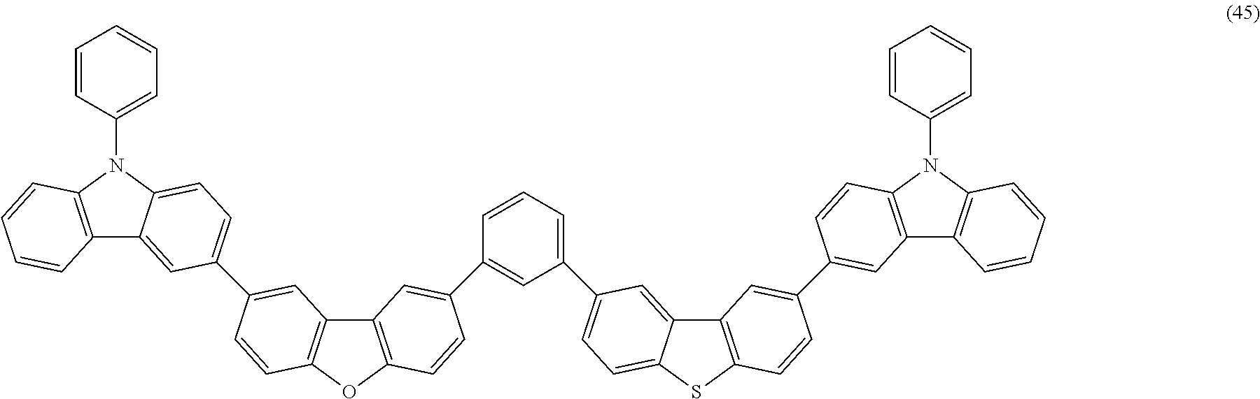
C1(C2=CC=C3C(=C2)C2=C(S3)C=CC(C3=CC4=C(N(C5=CC=CC=C5)C5=C4C=CC=C5)C=C3)=C2)=CC=CC(C2=CC3=C(OC4=C3C=C(C3=CC=C5C(=C3)C3=C(N5C5=CC=CC=C5)C=CC=C3)C=C4)C=C2)=C1
